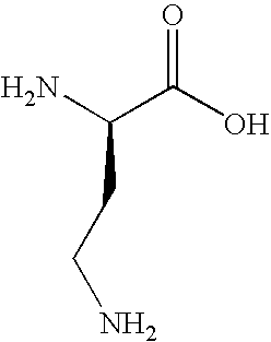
C(N)(C(O)=O)CCN
